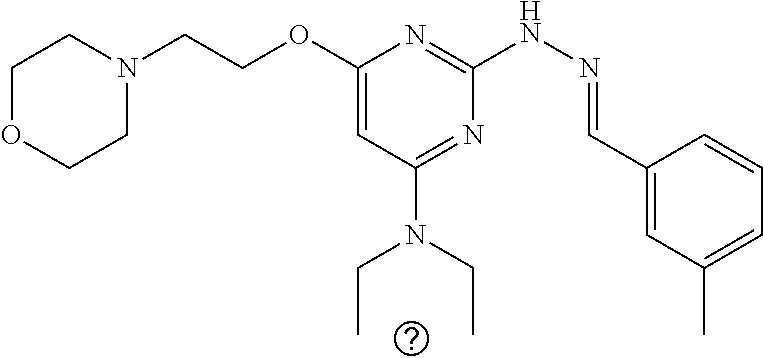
N1(CCOC2=CC(N(CC)CC)=NC(NN=CC3=CC(C)=CC=C3)=N2)CCOCC1
